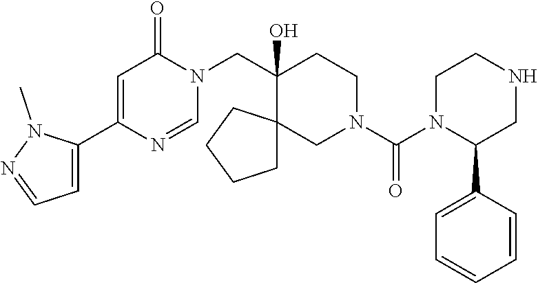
C1=C(C2=CC(=O)N(CC3(O)CCN(C(=O)N4C(C5=CC=CC=C5)CNCC4)CC34CCCC4)C=N2)N(C)N=C1
